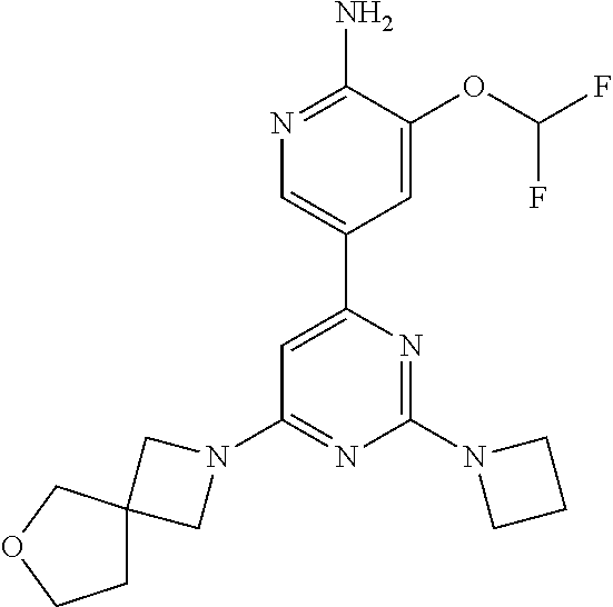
N1=C(N)C(OC(F)F)=CC(C2=CC(N3CC4(C3)CCOC4)=NC(N3CCC3)=N2)=C1
